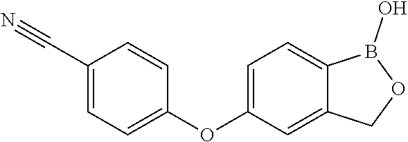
C1(C#N)=CC=C(OC2=CC=C3C(=C2)COB3O)C=C1
